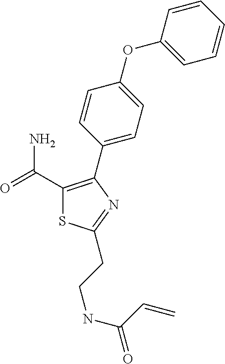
C1(C(=O)N)=C(C2=CC=C(OC3=CC=CC=C3)C=C2)N=C(CCNC(=O)C=C)S1
